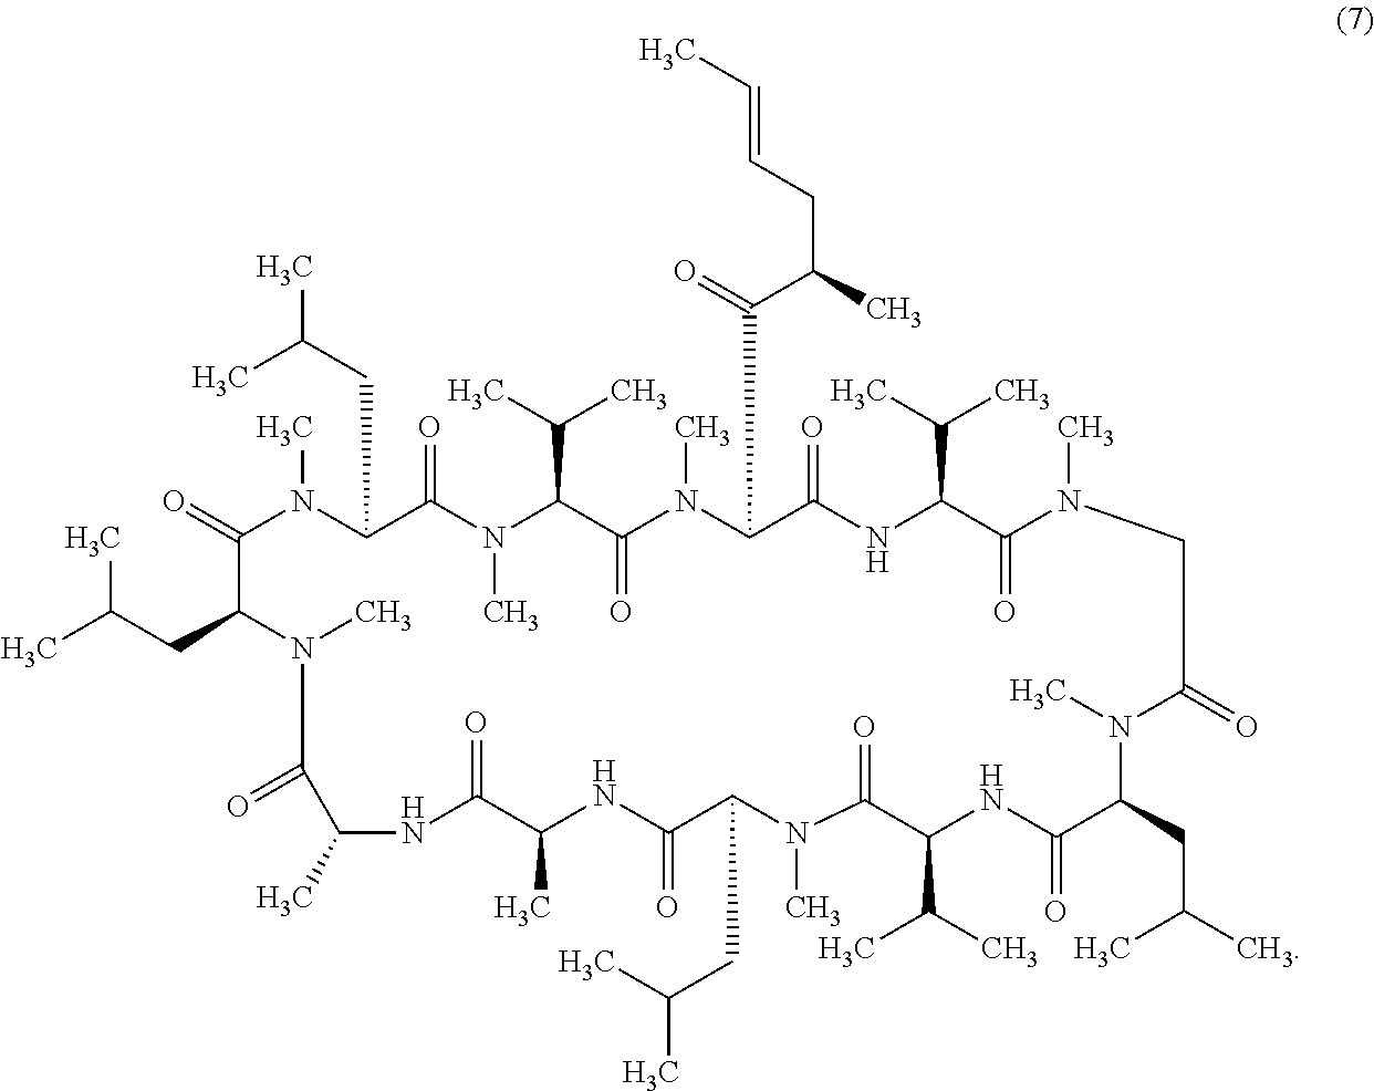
O=C1N(C)C(CC(C)C)C(=O)N(C)C(C(C)C)C(=O)N(C)C(C(C(CC=CC)C)=O)C(=O)NC(C(C)C)C(=O)N(C)CC(=O)N(C)C(CC(C)C)C(=O)NC(C(C)C)C(=O)N(C)C(CC(C)C)C(=O)NC(C)C(=O)NC(C)C(=O)N(C)C1CC(C)C
